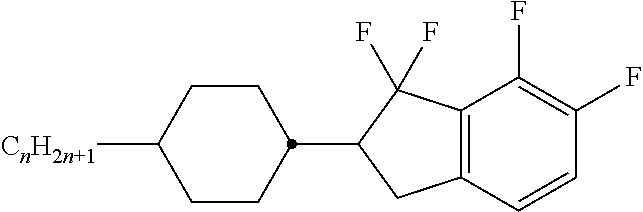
C1CC([CnH2n+1])CCC1C1CC2=C(C1(F)F)C(F)=C(F)C=C2
